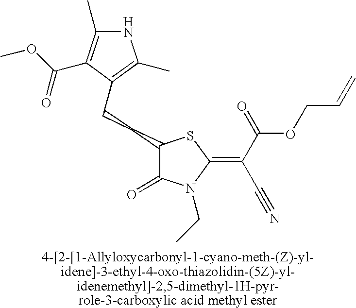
C(CC1C(=O)N(CC)C(=C(C(=O)OCC=C)C#N)S1)C1=C(C)NC(C)=C1C(OC)=O
